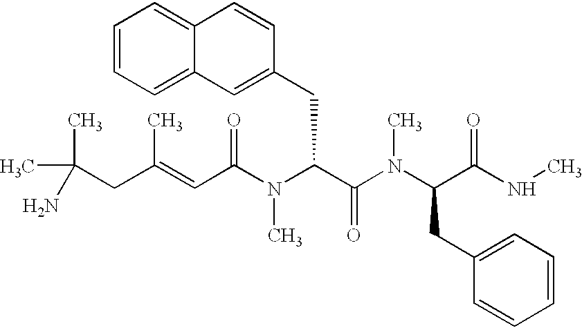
NC(C)(C)CC(=CC(N(C(C(N(C)C(CC1=CC=CC=C1)C(NC)=O)=O)CC1=CC2=CC=CC=C2C=C1)C)=O)C
